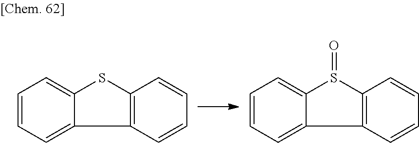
C12=CC=CC=C1C1=C(S2)C=CC=C1.C12=CC=CC=C1C1=C(S2=O)C=CC=C1
